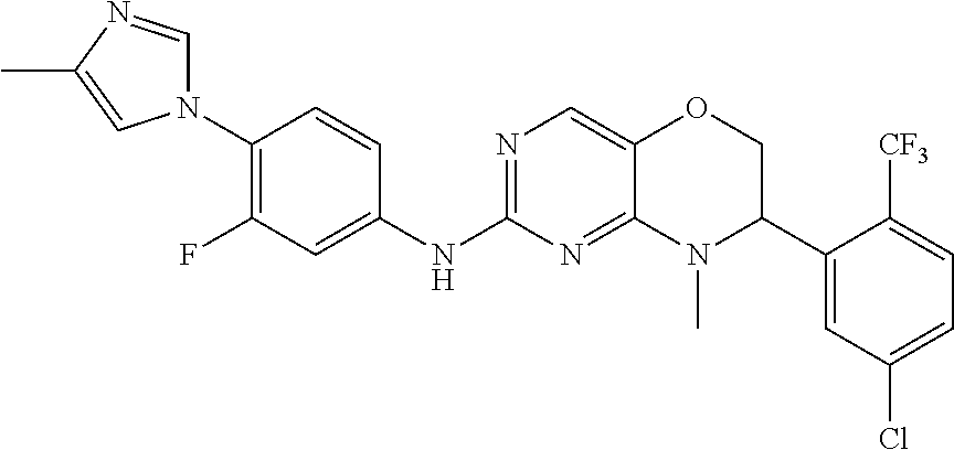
C1(N2C=NC(C)=C2)=C(F)C=C(NC2=NC=C3C(=N2)N(C)C(C2=CC(Cl)=CC=C2[CF3])CO3)C=C1
